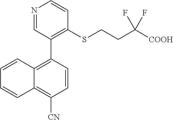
N1=CC(C2=C3C(=C([CN])C=C2)C=CC=C3)=C(SCCC([COOH])(F)F)C=C1
